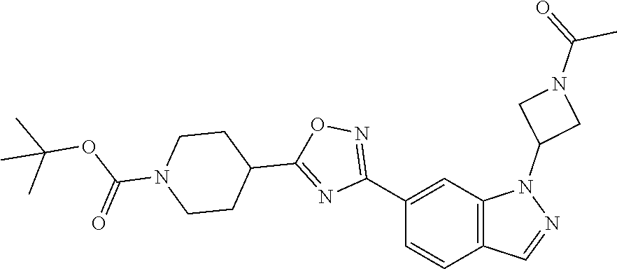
C12=C(C=C(C3=NOC(C4CCN(C(OC(C)(C)C)=O)CC4)=N3)C=C1)N(C1CN(C(=O)C)C1)N=C2
